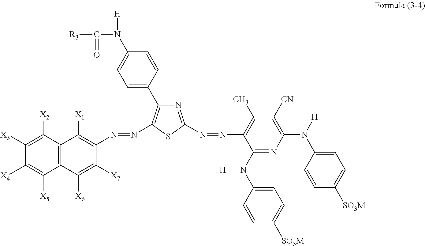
C1(N(C([R3])=O)[H])=CC=C(C2=C(N=NC3=C([X1])C4=C(C([X6])=C3[X7])C([X5])=C([X4])C([X3])=C4[X2])SC(N=NC3=C(C)C([CN])=C(N([H])C4=CC=C([SO3M])C=C4)N=C3N([H])C3=CC=C([SO3M])C=C3)=N2)C=C1
